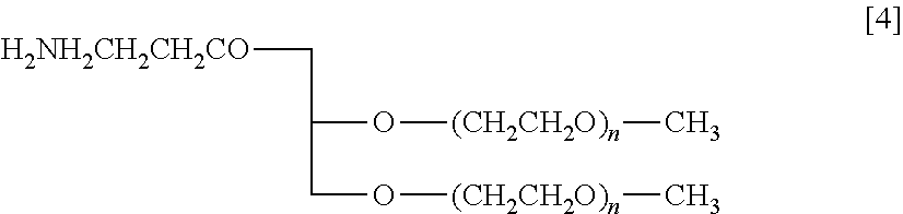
[H2NH2CH2CH2CO]CC(O[(CH2CH2O)n]C)CO[(CH2CH2O)n]C
